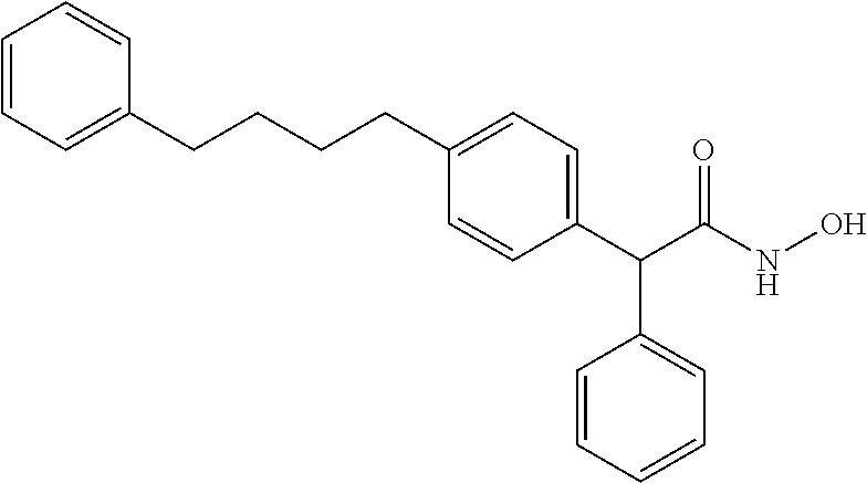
C1=CC=C(CCCCC2=CC=C(C(C(NO)=O)C3=CC=CC=C3)C=C2)C=C1
